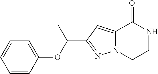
C12=CC(C(OC3=CC=CC=C3)C)=NN1CCNC2=O
